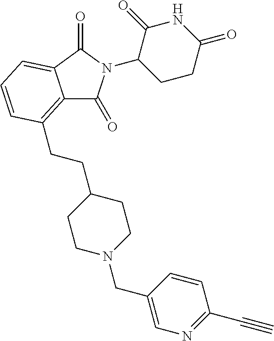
C1(N2C(=O)C3=C(CCC4CCN(CC5=CN=C(C#C)C=C5)CC4)C=CC=C3C2=O)CCC(=O)NC1=O
